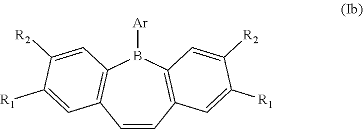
[Ar]B1C2=C(C=CC3=C1C=C([R2])C([R1])=C3)C=C([R1])C([R2])=C2
